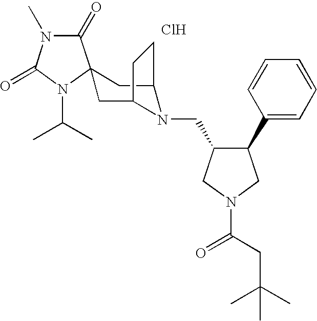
Cl.C1(=O)N(C)C(=O)N(C(C)C)C12CC1N(CC3C(C4=CC=CC=C4)CN(C(CC(C)(C)C)=O)C3)C(C2)CC1
